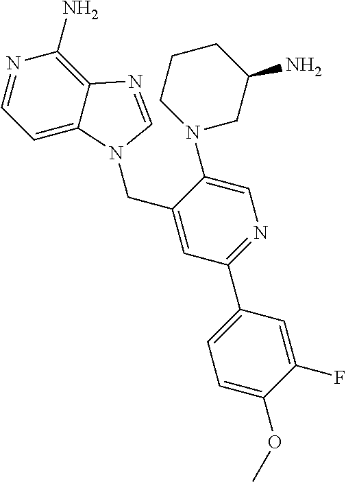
C1=C2C(=C(N)N=C1)N=CN2CC1=CC(C2=CC=C(OC)C(F)=C2)=NC=C1N1CC(N)CCC1
